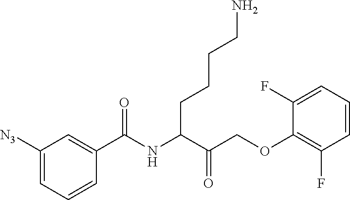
C1(F)=CC=CC(F)=C1OCC(C(NC(C1=CC([N3])=CC=C1)=O)CCCCN)=O
